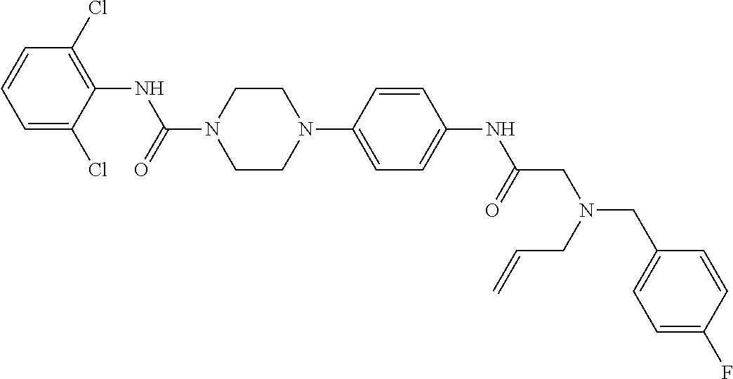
C1(Cl)=C(NC(N2CCN(C3=CC=C(NC(=O)CN(CC4=CC=C(F)C=C4)CC=C)C=C3)CC2)=O)C(Cl)=CC=C1
